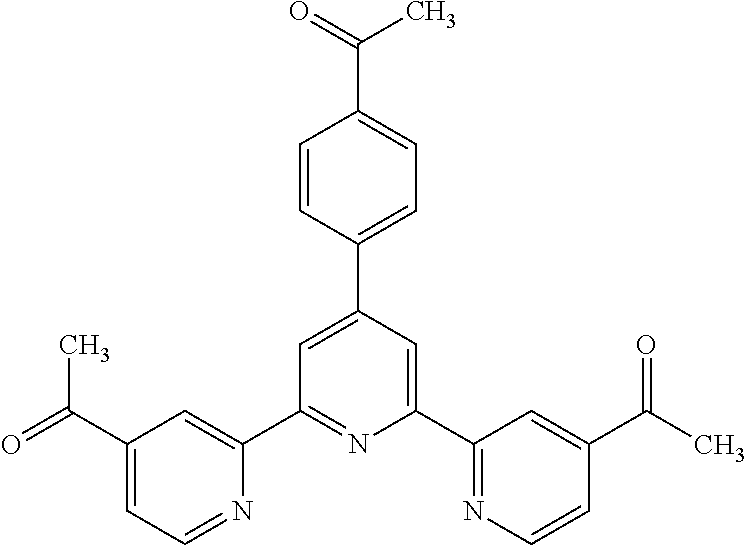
C1(C(=O)C)=CC=NC(C2=NC(C3=NC=CC(C(C)=O)=C3)=CC(C3=CC=C(C(=O)C)C=C3)=C2)=C1
